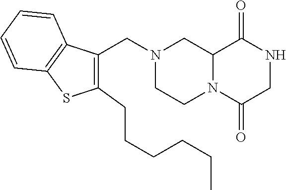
C12N(C(=O)CNC1=O)CCN(CC1=C(CCCCCC)SC3=C1C=CC=C3)C2
